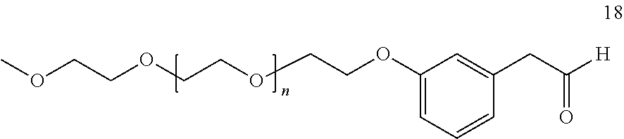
COCCOCCOCCOC1=CC=CC(CC([H])=O)=C1
